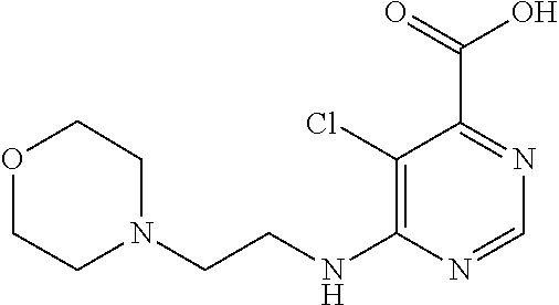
C1(Cl)=C(NCCN2CCOCC2)N=CN=C1C(=O)O
